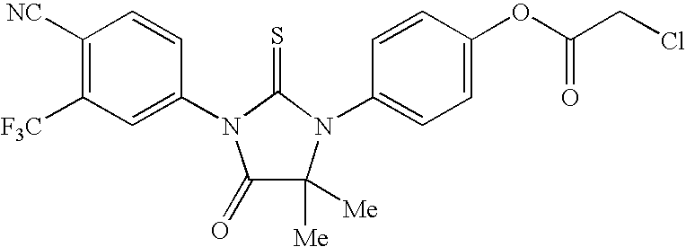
C1([NC])=C([F3C])C=C(N2C(=O)C([Me])([Me])N(C3=CC=C(OC(CCl)=O)C=C3)C2=S)C=C1
